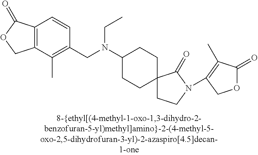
C1CN(C2=C(C)C(=O)OC2)C(=O)C12CCC(N(CC1=C(C)C3=C(C=C1)C(=O)OC3)CC)CC2
